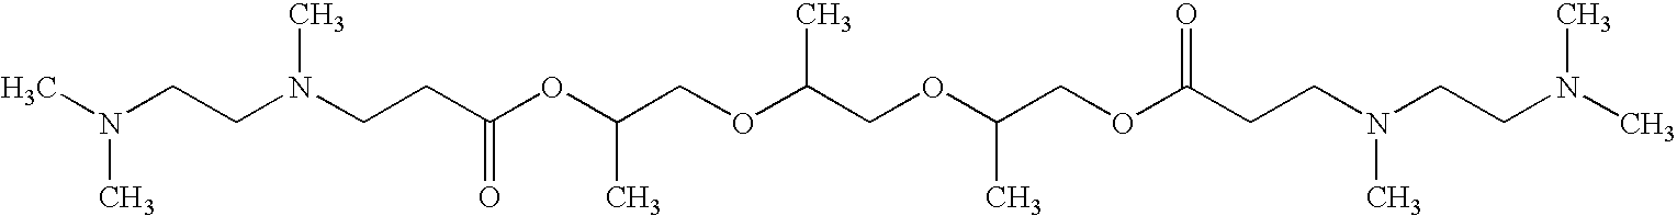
N(CCC(OC(COC(COC(COC(CCN(CCN(C)C)C)=O)C)C)C)=O)(C)CCN(C)C
